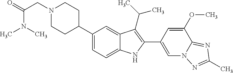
C1(C2CCN(CC(N(C)C)=O)CC2)=CC=C2C(=C1)C(C(C)C)=C(C1=CN3C(=NC(C)=N3)C(OC)=C1)N2
